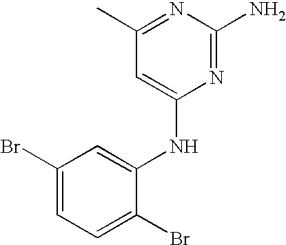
C1(Br)=CC=C(Br)C(NC2=CC(C)=NC(N)=N2)=C1
